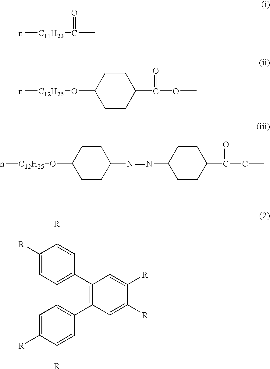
n[C11H23]C(=O)C.n[C12H25]OC1CCC(C(=O)OC)CC1.n[C12H25]OC1CCC(N=NC2CCC(C(=O)CC)CC2)CC1.C1([R])=CC2=C(C=C1[R])C1=C(C3=C2C=C([R])C([R])=C3)C=C([R])C([R])=C1
